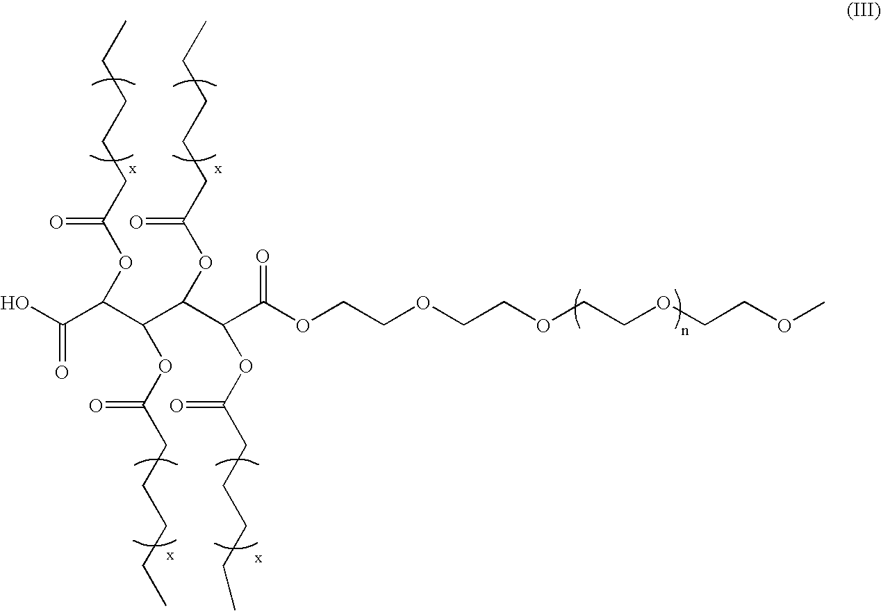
OC(C(C(C(C(C(OCCOCCOCCOCCOC)=O)OC(CCCCC)=O)OC(CCCCC)=O)OC(CCCCC)=O)OC(CCCCC)=O)=O
